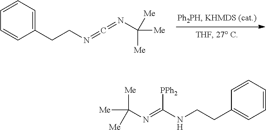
C(C1=CC=CC=C1)CN=C=NC([Me])([Me])[Me].[Me]C([Me])([Me])N=C(NCCC1=CC=CC=C1)[PPh2]
